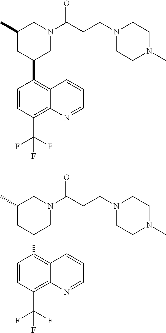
CC1CC(C2=C3C(=C(C(F)(F)F)C=C2)N=CC=C3)CN(C(CCN2CCN(C)CC2)=O)C1.CC1CC(C2=C3C(=C(C(F)(F)F)C=C2)N=CC=C3)CN(C(CCN2CCN(C)CC2)=O)C1
